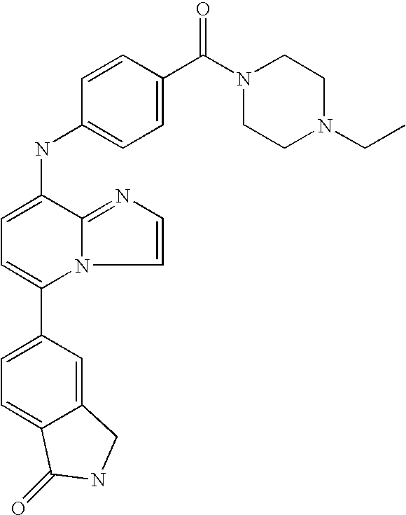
C1(C2=CC=C3C(=C2)CNC3=O)=CC=C(NC2=CC=C(C(N3CCN(CC)CC3)=O)C=C2)C2=NC=CN12
